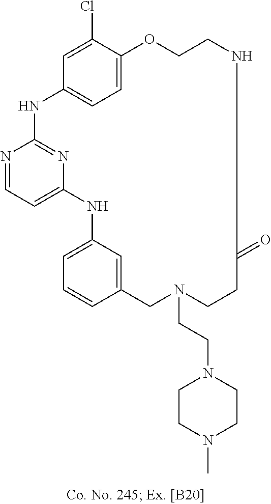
N1=CC=C2N=C1NC1=CC=C(C(Cl)=C1)OCCNC(=O)CCN(CCN1CCN(C)CC1)CC1=CC(=CC=C1)N2
